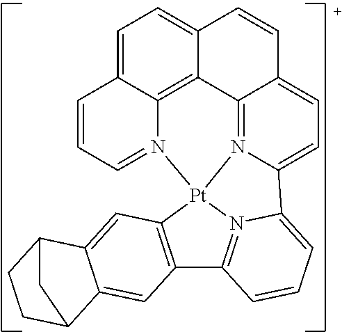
C1=C2C3=C4C(=C1)C=CC1=CC=C5N(=C41)[Pt]1(N3=CC=C2)N2=C(C3=C1C=C1C(=C3)C3CCC1C3)C=CC=C52
